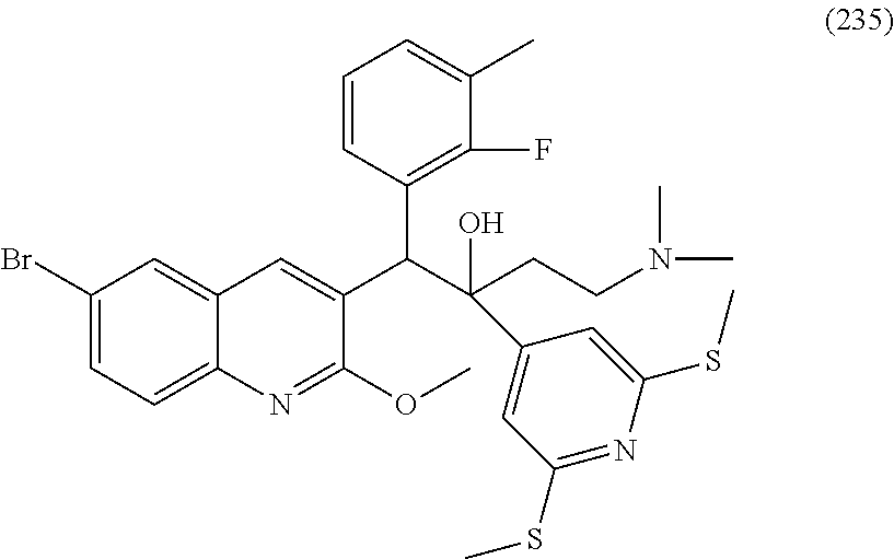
C1(Br)=CC=C2C(=C1)C=C(C(C(CCN(C)C)(O)C1=CC(SC)=NC(SC)=C1)C1=C(F)C(C)=CC=C1)C(OC)=N2
